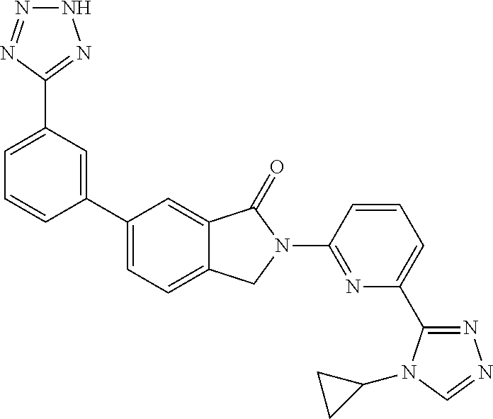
C1=C(C2=NNN=N2)C=C(C2=CC=C3C(=C2)C(=O)N(C2=NC(C4=NN=CN4C4CC4)=CC=C2)C3)C=C1
